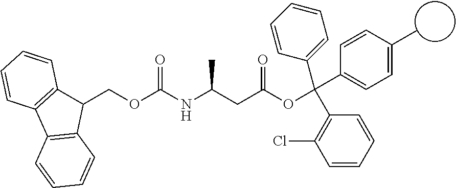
C12=C(C3=C(C1COC(NC(CC(OC(C1=CC=CC=C1)(C1=C(Cl)C=CC=C1)C1=CC=C(C)C=C1)=O)C)=O)C=CC=C3)C=CC=C2
